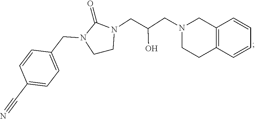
C1CN(CC(CN2CCC3=C(C2)C=CC=C3)O)C(=O)N1CC1=CC=C(C#N)C=C1
